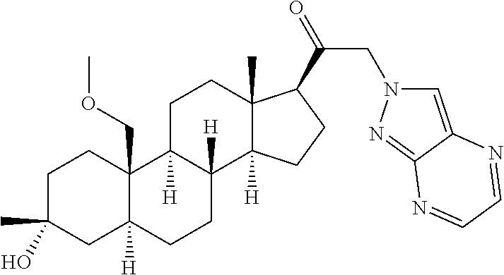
C1C(C)(O)CC2([H])C(COC)(C1)C1([H])C([H])(CC2)C2([H])C(C)(CC1)C(C(=O)CN1C=C3C(=N1)N=CC=N3)CC2
